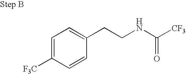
C1=C([F3C])C=CC(CCNC(=O)[CF3])=C1
